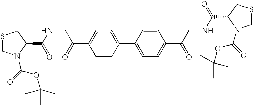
C1=CC(C2=CC=C(C(CNC(=O)C3CSCN3C(=O)OC(C)(C)C)=O)C=C2)=CC=C1C(=O)CNC(=O)C1N(C(=O)OC(C)(C)C)CSC1
